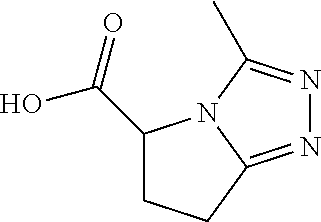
C1(C(=O)O)CCC2=NN=C(C)N12
